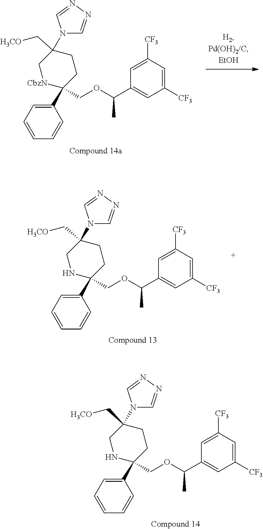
C1(C2(COC(C3=CC([CF3])=CC([CF3])=C3)C)CCC(C[H3CO])(N3C=NN=C3)CN2)=CC=CC=C1.C1(C2(COC(C3=CC([CF3])=CC([CF3])=C3)C)CCC(C[H3CO])(N3C=NN=C3)C[CbzN]2)=CC=CC=C1.C1(C2(COC(C3=CC([CF3])=CC([CF3])=C3)C)CCC(C[H3CO])(N3C=NN=C3)CN2)=CC=CC=C1
